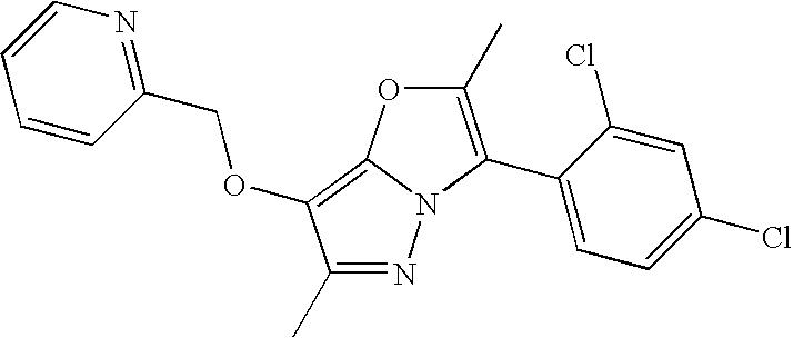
N1=C(C)C(OCC2=NC=CC=C2)=C2N1C(C1=CC=C(Cl)C=C1Cl)=C(C)O2
